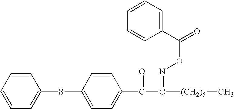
C1=CC=CC=C1SC1=CC=C(C(C([(CH2)5]C)=NOC(=O)C2=CC=CC=C2)=O)C=C1
